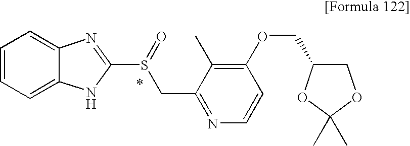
C1=CC=C2C(=C1)N=C(S(CC1=NC=CC(OCC3COC(C)(C)O3)=C1C)=O)N2
